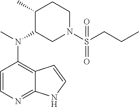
C1=CN=C2C(=C1N(C)C1CN(S(CCC)(=O)=O)CCC1C)C=CN2
